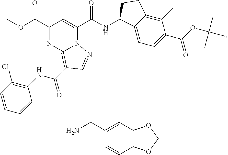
C1(C(OC)=O)=NC2=C(C(NC3=C(Cl)C=CC=C3)=O)C=NN2C(C(NC2C3=CC=C(C(OC(C)(C)C)=O)C(C)=C3CC2)=O)=C1.C12=C(C=C(CN)C=C1)OCO2
